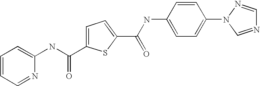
C1=C(C(NC2=CC=CC=N2)=O)SC(C(NC2=CC=C(N3C=NC=N3)C=C2)=O)=C1
